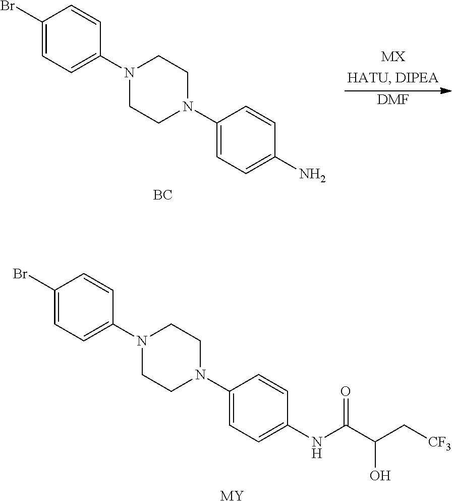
C1(Br)=CC=C(N2CCN(C3=CC=C(NC(C(C[CF3])O)=O)C=C3)CC2)C=C1.[MY].[DMF].[MX].C1(Br)=CC=C(N2CCN(C3=CC=C(N)C=C3)CC2)C=C1.[BC]
